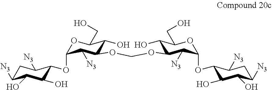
C1C([N3])C(O)C(O)C(OC2OC(CO)C(O)C(OCOC3C([N3])C(OC4C(O)C(O)C([N3])CC4[N3])OC(CO)C3O)C2[N3])C1[N3]
